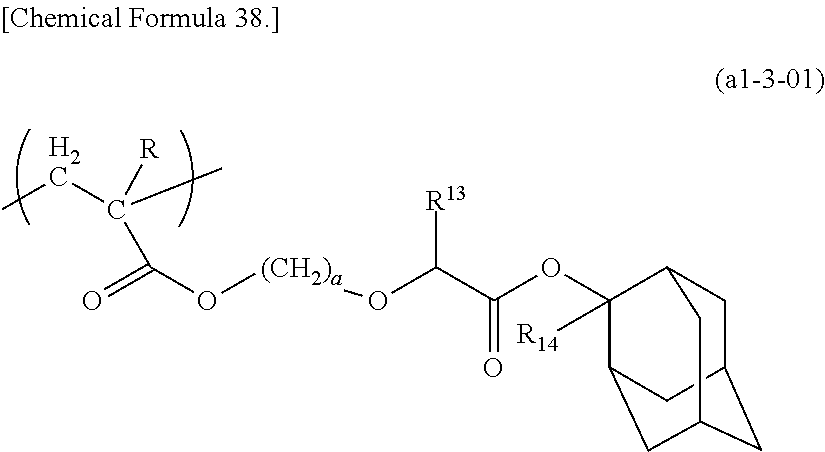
C1C2CC3CC(C(OC(C(O[(CH2)a]OC(=O)C(C)(CC)[R])[R13])=O)([R14])C1C3)C2
